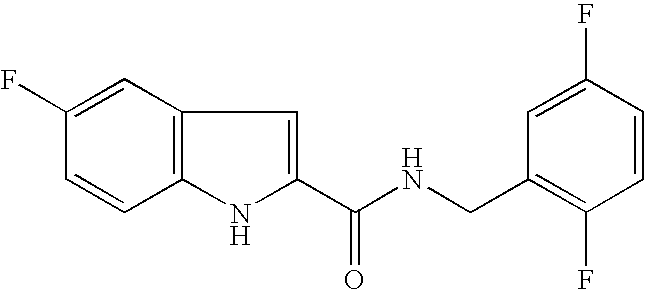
C1=C(F)C=CC2=C1C=C(C(NCC1=C(F)C=CC(F)=C1)=O)N2
